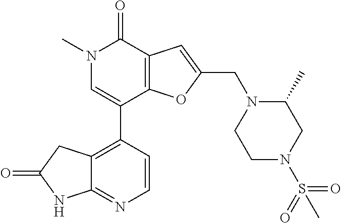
C12=C(C3=CN(C)C(=O)C4=C3OC(CN3CCN(S(=O)(=O)C)CC3C)=C4)C=CN=C1NC(=O)C2
